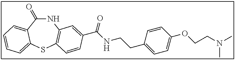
C1(=O)NC2=C(SC3=CC=CC=C13)C=CC(C(NCCC1=CC=C(OCCN(C)C)C=C1)=O)=C2
